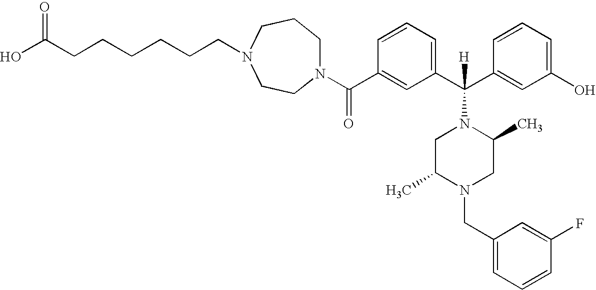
N1(C(C2=CC(C(C3=CC(O)=CC=C3)([H])N3CC(C)N(CC4=CC=CC(F)=C4)CC3C)=CC=C2)=O)CCCN(CCCCCCC(O)=O)CC1
